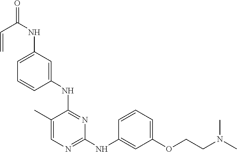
C1(C)=CN=C(NC2=CC(OCCN(C)C)=CC=C2)N=C1NC1=CC(NC(=O)C=C)=CC=C1
